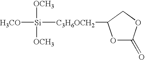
[H3CO][Si]([OCH3])([OCH3])[C3H6OCH2]C1OC(=O)OC1
